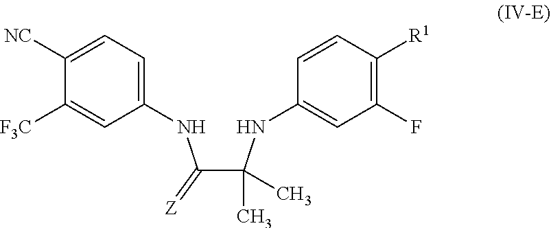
C(C(NC1=CC(F)=C([R1])C=C1)(C)C)(NC1=CC=C([NC])C([F3C])=C1)=[Z]
